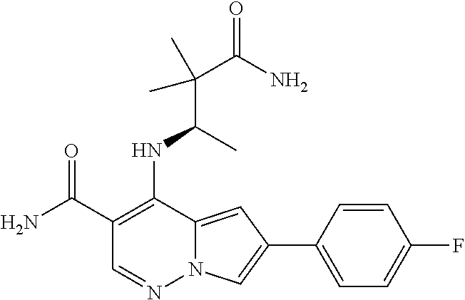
C1(C(N)=O)=C(NC(C(C(N)=O)(C)C)C)C2=CC(C3=CC=C(F)C=C3)=CN2N=C1
